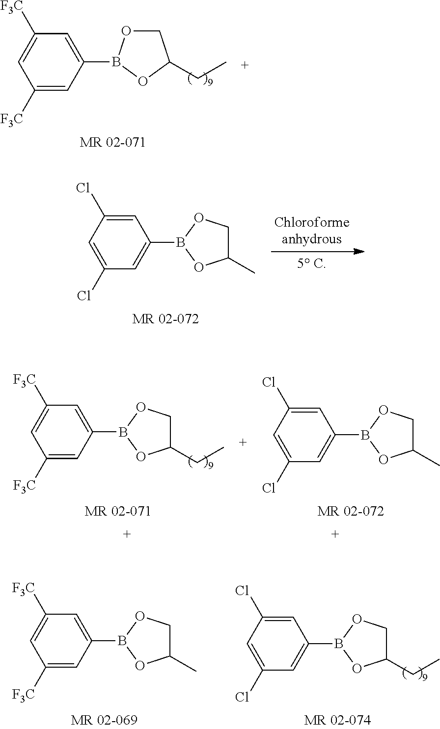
C1([F3C])=CC(B2OCC(CC)O2)=CC([F3C])=C1.[MR 02-071].C1=C(B2OC(CC)CO2)C=C([F3C])C=C1[F3C].C1=C(Cl)C=C(Cl)C=C1B1OC(C)CO1.C1=C(Cl)C=C(Cl)C=C1B1OC(CC)CO1.C1=C(B2OC(C)CO2)C=C([F3C])C=C1[F3C].C1=C(Cl)C=C(Cl)C=C1B1OC(C)CO1
